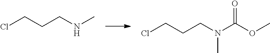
C(CNC)CCl.C(CN(C)C(OC)=O)CCl
